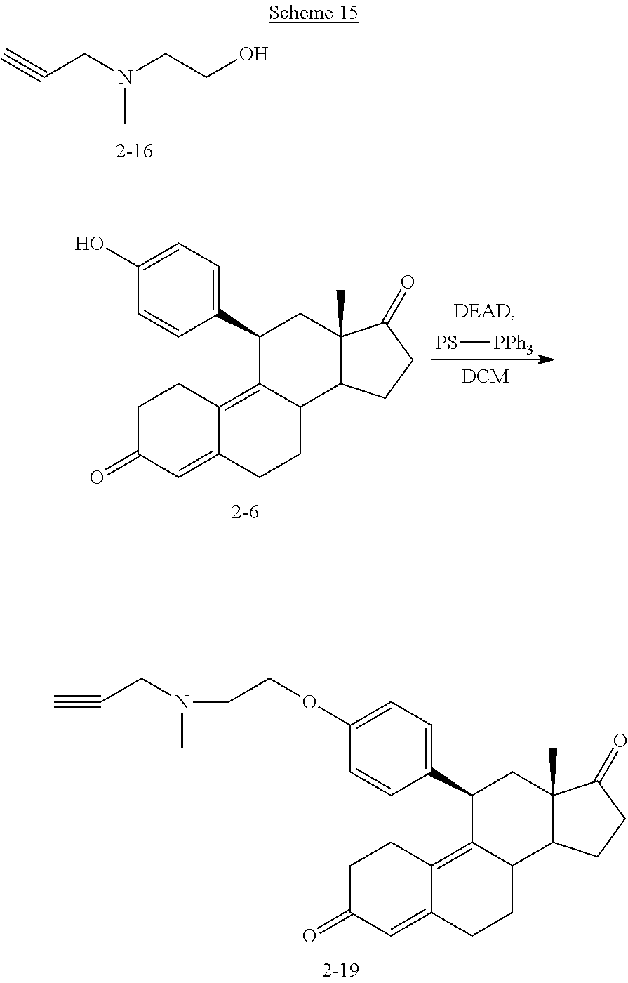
C(CN(CCO)C)#C.C1(C2=CC=C(O)C=C2)C2=C3C(=CC(=O)CC3)CCC2C2C(C)(C1)C(=O)CC2.[PS][PPh3].C1(C2=CC=C(OCCN(CC#C)C)C=C2)C2=C3C(=CC(=O)CC3)CCC2C2C(C)(C1)C(=O)CC2
